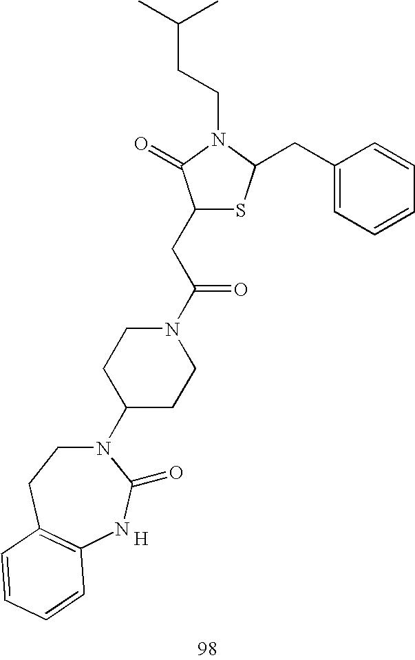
C1(CC(N2CCC(N3CCC4=C(NC3=O)C=CC=C4)CC2)=O)SC(CC2=CC=CC=C2)N(CCC(C)C)C1=O.[H]
